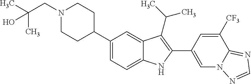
C1(C2CCN(CC(C)(C)O)CC2)=CC=C2C(=C1)C(C(C)C)=C(C1=CN3C(=NC=N3)C([CF3])=C1)N2
